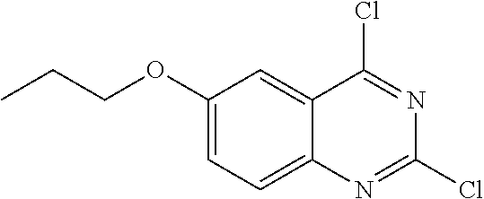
C1(OCCC)=CC=C2C(=C1)C(Cl)=NC(Cl)=N2
